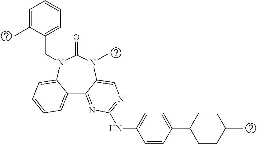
C1(C2=CC=C(NC3=NC=C4C(=N3)C3=CC=CC=C3N(CC3=CC=CC=C3C)C(=O)N4C)C=C2)CCC(C)CC1
